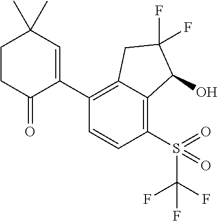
C1(C2=CC(C)(C)CCC2=O)=C2C(=C(S(=O)(C(F)(F)F)=O)C=C1)C(O)C(F)(F)C2
